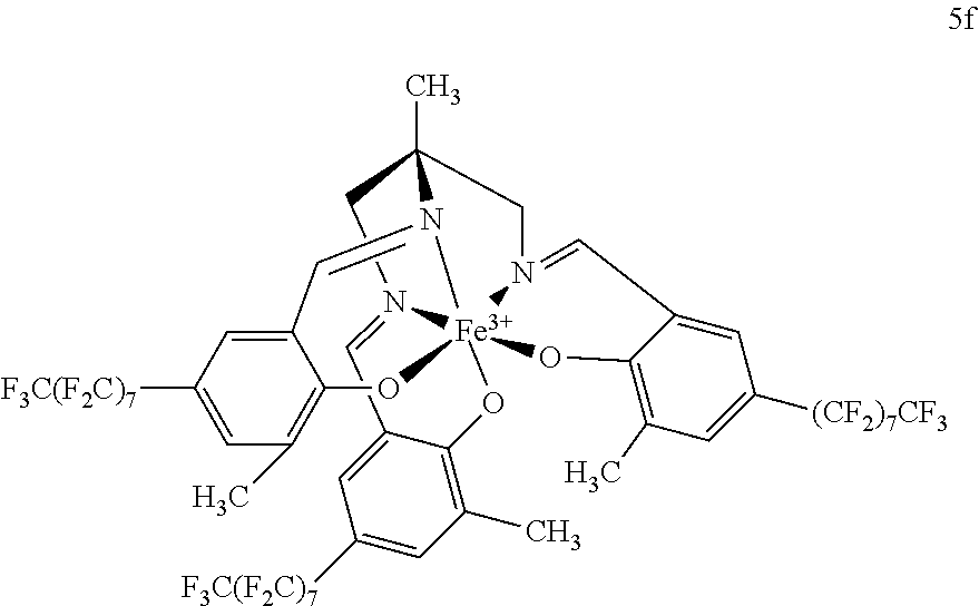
C12=CC([F3C(F2C)7])=CC(C)=C1O[Fe]1345OC6=C(C)C=C([F3C(F2C)7])C=C6C=N1CC(C)(N3=C2)CN4=CC1=CC([(CF2)7CF3])=CC(C)=C1O5
